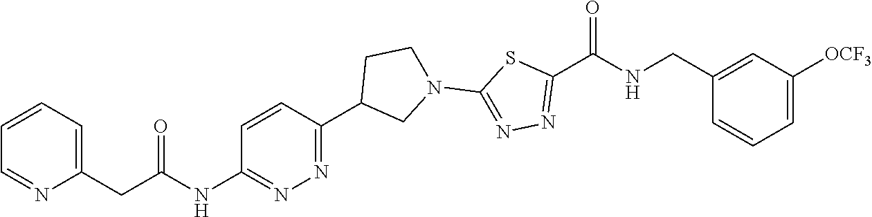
C1=CC=NC(CC(NC2=NN=C(C3CCN(C4=NN=C(C(NCC5=CC([OCF3])=CC=C5)=O)S4)C3)C=C2)=O)=C1
